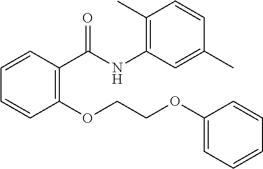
C1(OCCOC2=CC=CC=C2)=C(C(NC2=C(C)C=CC(C)=C2)=O)C=CC=C1
